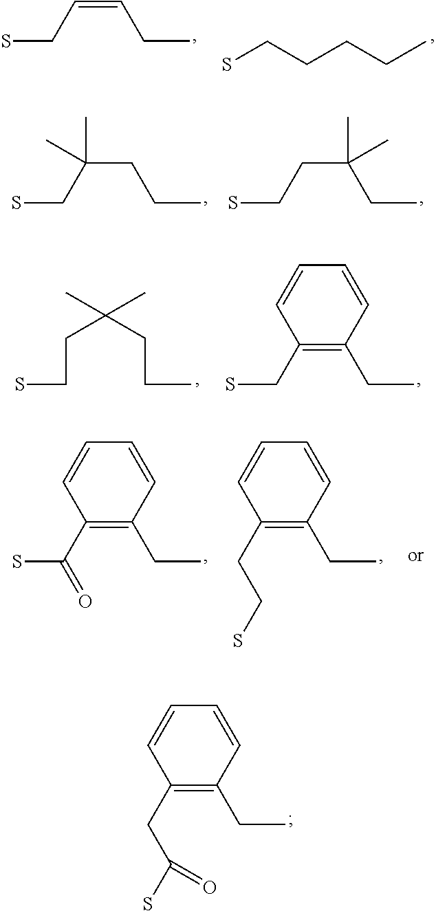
SCC=CCC.SCCCCC.SCC(CCC)(C)C.SCCC(CC)(C)C.SCCC(CCC)(C)C.SCC1=C(CC)C=CC=C1.C(C1=C(CC)C=CC=C1)C(S)=O.SC(C1=C(CC)C=CC=C1)=O.C(C1=C(CC)C=CC=C1)CS
